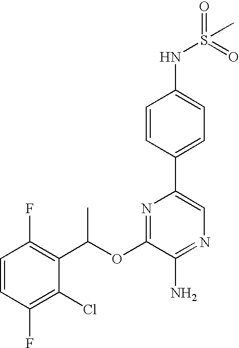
C1=CC(F)=C(Cl)C(C(OC2=NC(C3=CC=C(NS(=O)(=O)C)C=C3)=CN=C2N)C)=C1F
